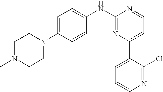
C1N(C)CCN(C2=CC=C(NC3=NC(C4=CC=CN=C4Cl)=CC=N3)C=C2)C1
